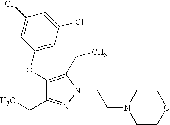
C1(OC2=CC(Cl)=CC(Cl)=C2)=C(CC)N(CCN2CCOCC2)N=C1CC
